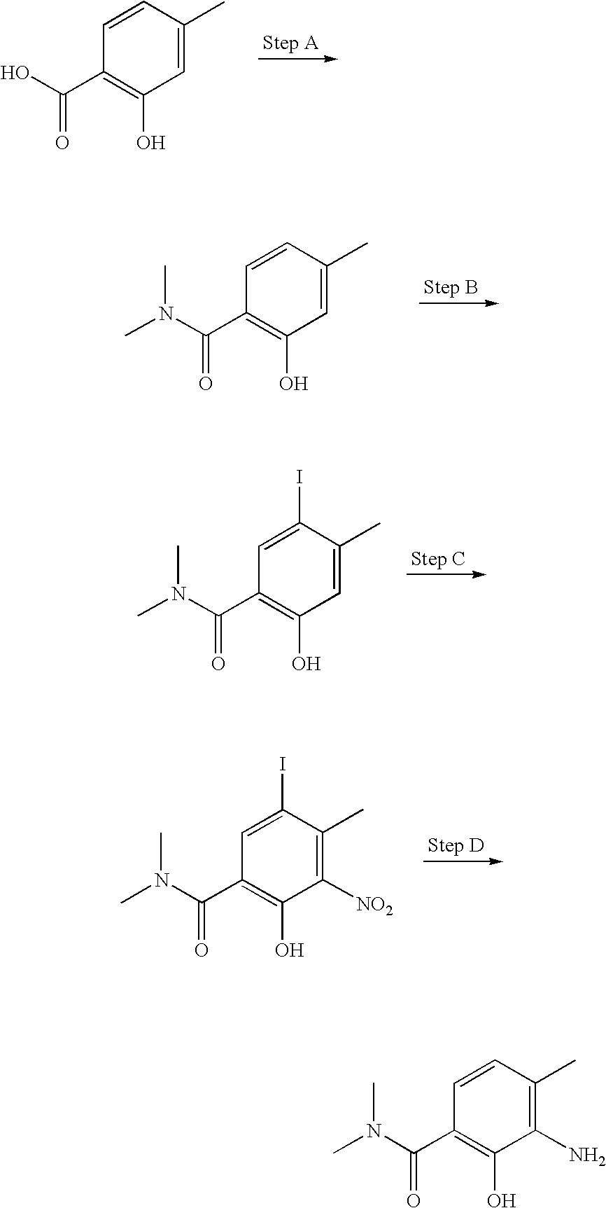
OC(C1=C(O)C=C(C)C=C1)=O.C1=CC(C(N(C)C)=O)=C(O)C=C1C.C1(I)=CC(C(N(C)C)=O)=C(O)C=C1C.C1(I)=CC(C(N(C)C)=O)=C(O)C([NO2])=C1C.C1=CC(C(N(C)C)=O)=C(O)C(N)=C1C
